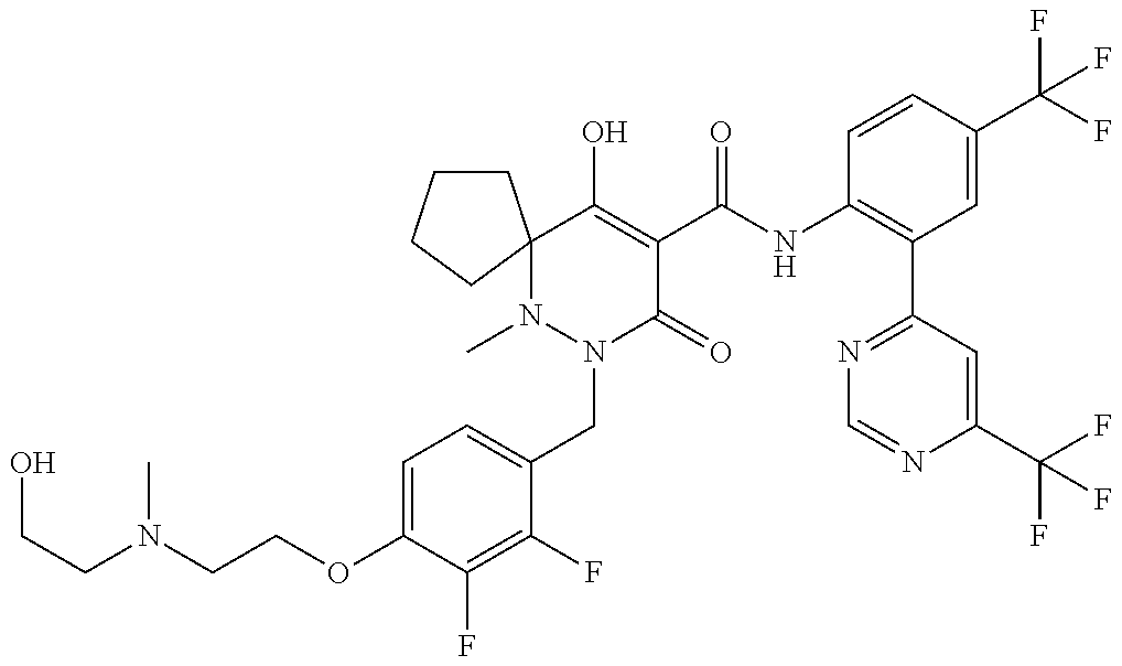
OCCN(CCOC1=CC=C(CN2C(=O)C(C(NC3=C(C4=NC=NC(C(F)(F)F)=C4)C=C(C(F)(F)F)C=C3)=O)=C(O)C3(N2C)CCCC3)C(F)=C1F)C
